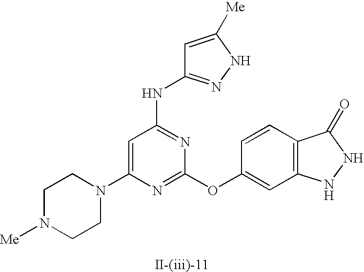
C1=C(N2CCN([Me])CC2)N=C(OC2=CC3=C(C=C2)C(=O)NN3)N=C1NC1=NNC([Me])=C1
